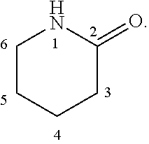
C1CCCC(=O)N1
